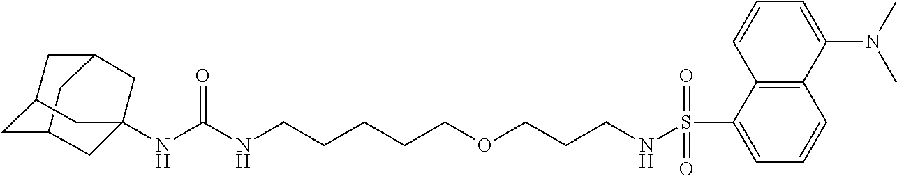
C12CC3CC(C1)CC(NC(NCCCCCOCCCNS(C1=CC=CC4=C1C=CC=C4N(C)C)(=O)=O)=O)(C3)C2
